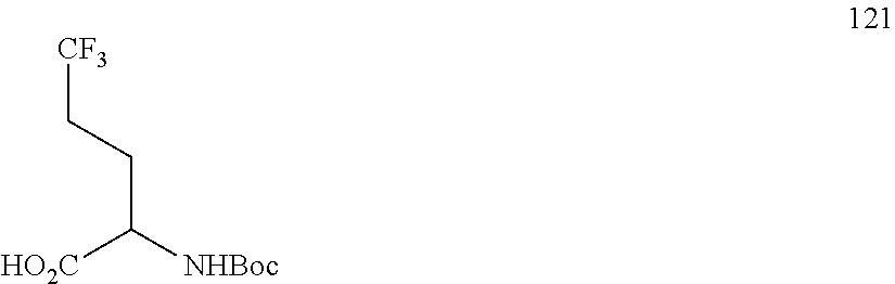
[CF3]CCC([NHBoc])[HO2C]
